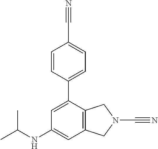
C1=C(C2=CC=C(C#N)C=C2)C2=C(C=C1NC(C)C)CN(C#N)C2
